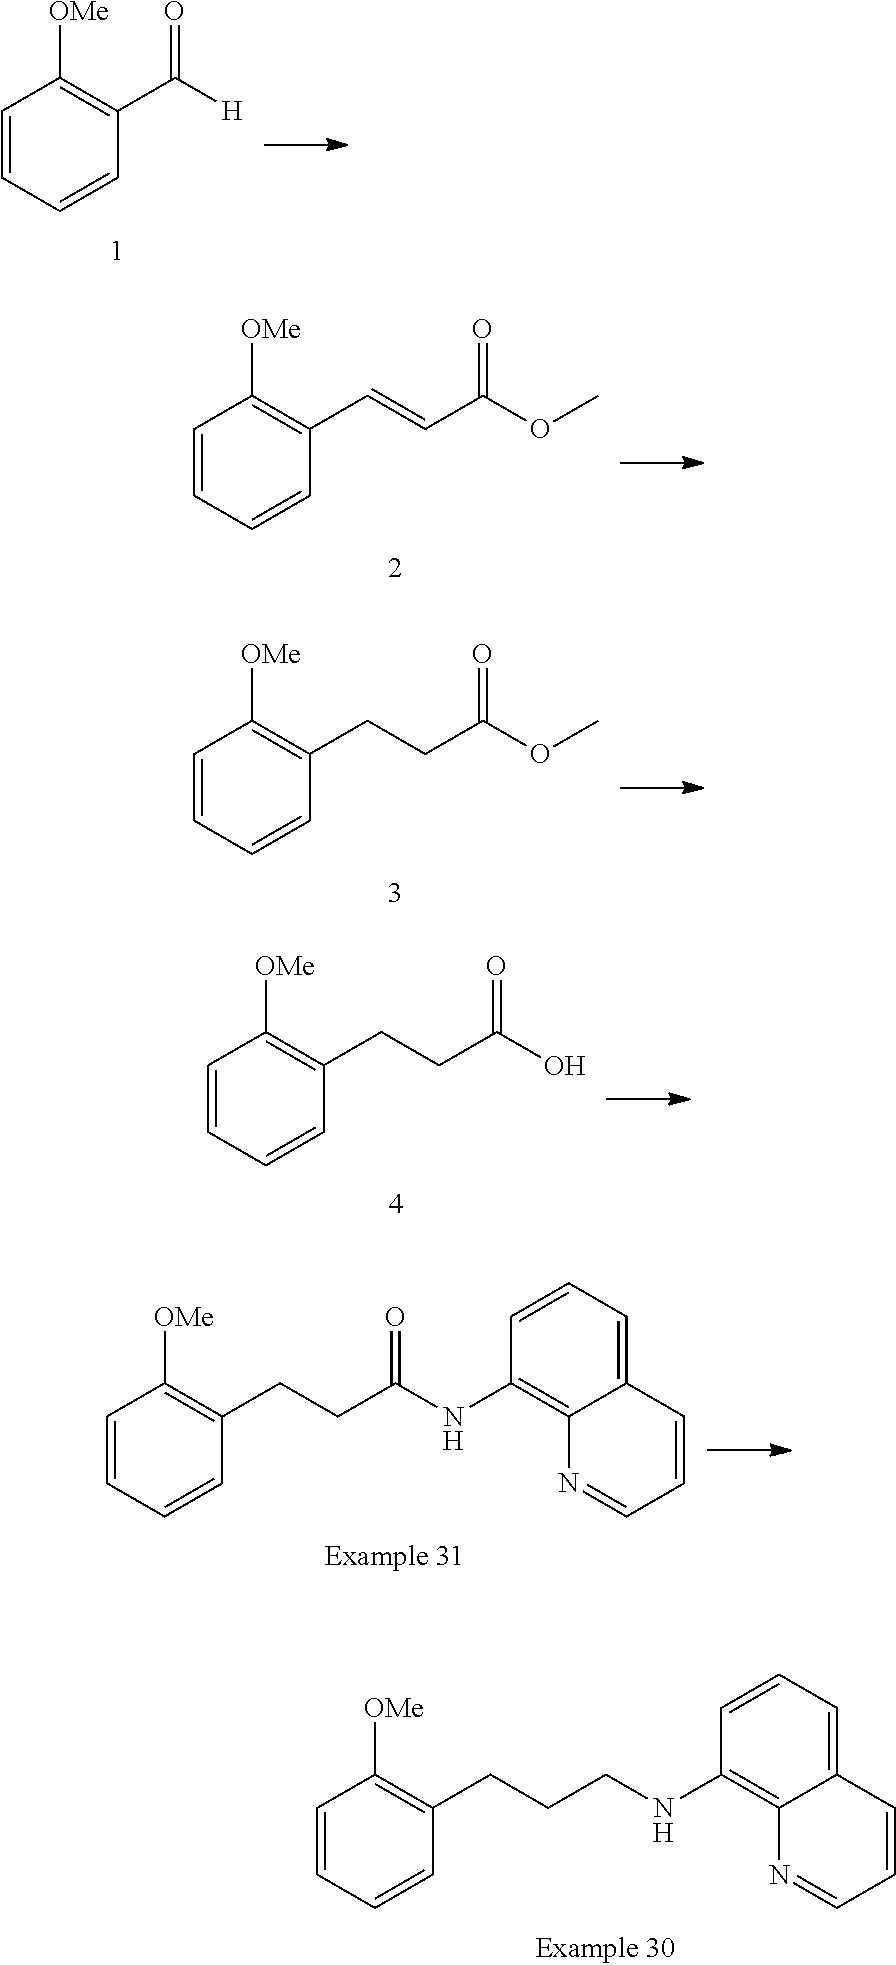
[OMe]C1=C(C=CC(OC)=O)C=CC=C1.[OMe]C1=C(CCC(OC)=O)C=CC=C1.[OMe]C1=C(CCC(O)=O)C=CC=C1.[OMe]C1=C(CCCNC2=C3C(=CC=C2)C=CC=N3)C=CC=C1.[OMe]C1=C(C([H])=O)C=CC=C1.[OMe]C1=C(CCC(NC2=C3C(=CC=C2)C=CC=N3)=O)C=CC=C1
